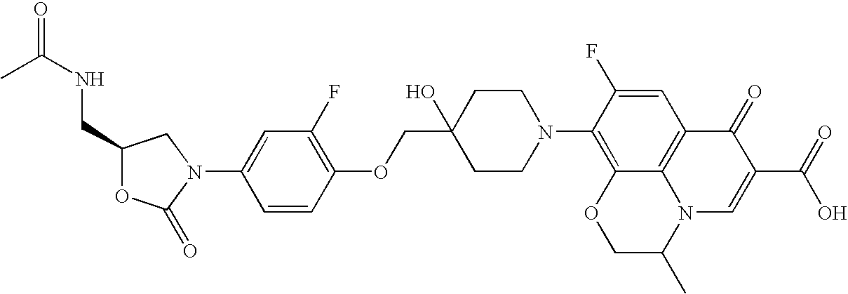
C1(CNC(=O)C)OC(=O)N(C2=CC(F)=C(OCC3(O)CCN(C4=C5C6=C(C=C4F)C(=O)C(C(=O)O)=CN6C(C)CO5)CC3)C=C2)C1
